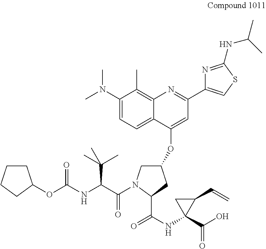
O(C(NC(C(=O)N1CC(OC2=CC(C3=CSC(NC(C)C)=N3)=NC3=C(C)C(N(C)C)=CC=C23)CC1C(NC1(C(O)=O)C(C=C)C1)=O)C(C)(C)C)=O)C1CCCC1
